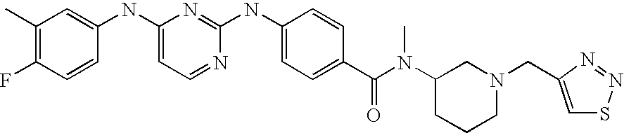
C1(C)=C(F)C=CC(NC2=CC=NC(NC3=CC=C(C(N(C4CCCN(CC5=CSN=N5)C4)C)=O)C=C3)=N2)=C1
